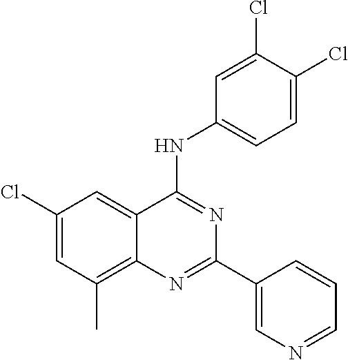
C1(Cl)=CC(C)=C2C(=C1)C(NC1=CC=C(Cl)C(Cl)=C1)=NC(C1=CN=CC=C1)=N2
